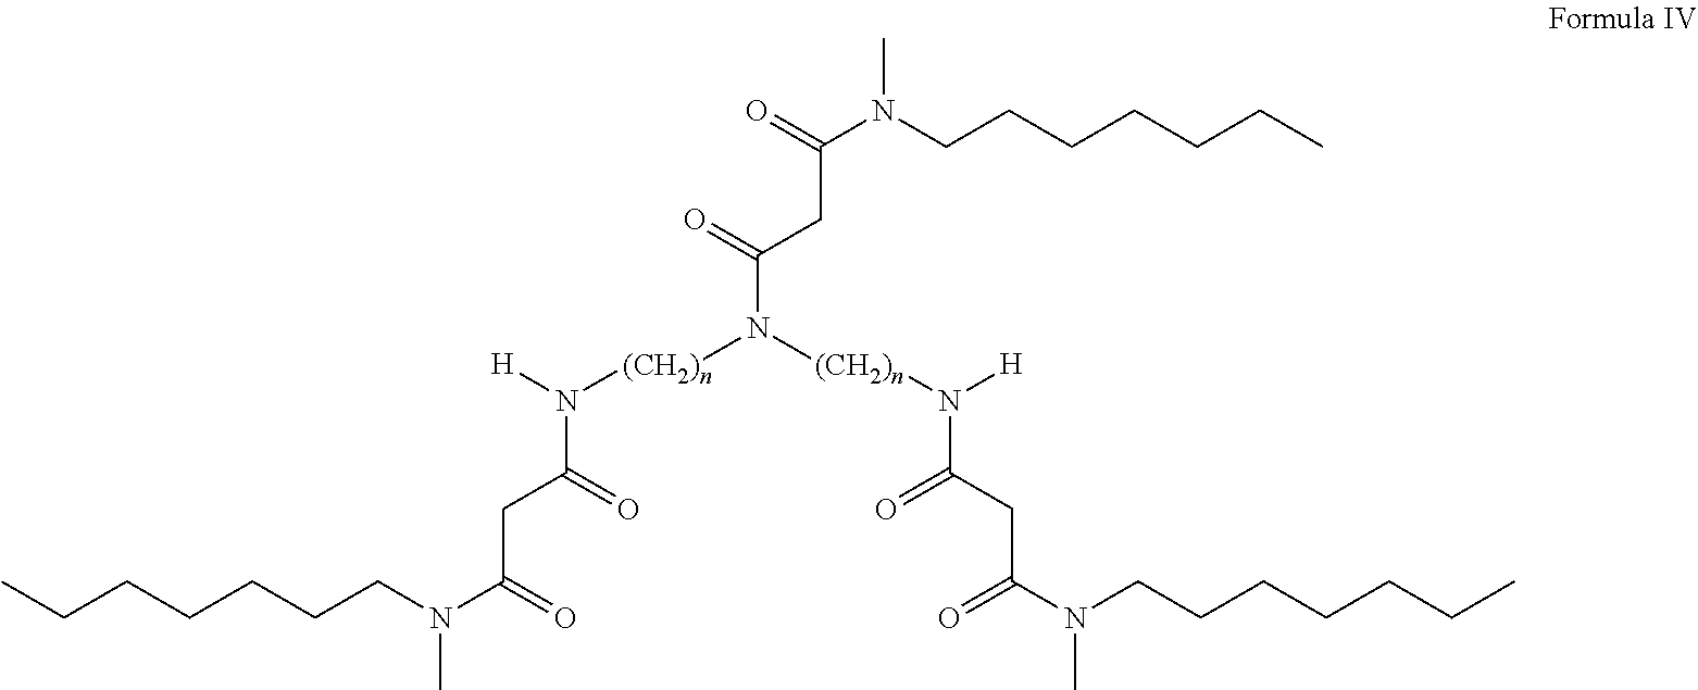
[H]N([(CH2)n]N([(CH2)n]N([H])C(CC(N(CCCCCCC)C)=O)=O)C(=O)CC(N(CCCCCCC)C)=O)C(=O)CC(N(CCCCCCC)C)=O
